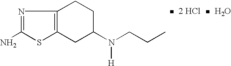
C12=C(CC(N(CCC)[H])CC1)SC(N)=N2.[2 HCl].O
